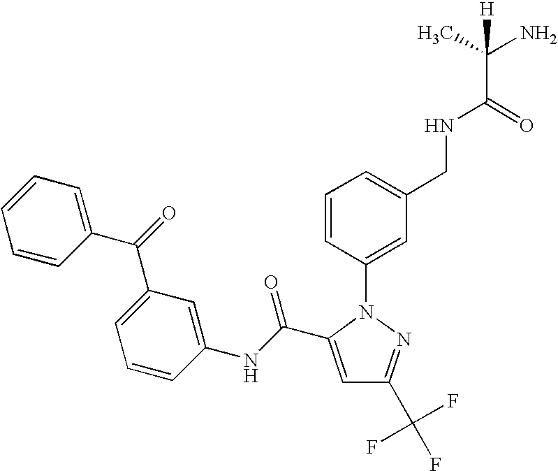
C1=C(C(NC2=CC(C(C3=CC=CC=C3)=O)=CC=C2)=O)N(C2=CC(CNC(C(N)(C)[H])=O)=CC=C2)N=C1C(F)(F)F
